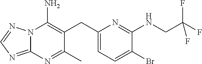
N12C(=NC=N1)N=C(C)C(CC1=CC=C(Br)C(NCC(F)(F)F)=N1)=C2N
